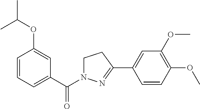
C1=CC=C(C(=O)N2CCC(C3=CC(OC)=C(OC)C=C3)=N2)C=C1OC(C)C
